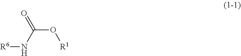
C(O[R1])(=O)N[R6]
